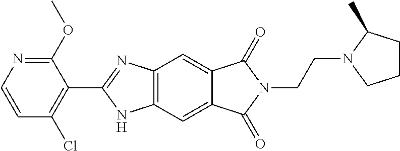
C1CCN(CCN2C(=O)C3=CC4=C(C=C3C2=O)N=C(C2=C(Cl)C=CN=C2OC)N4)C1C
